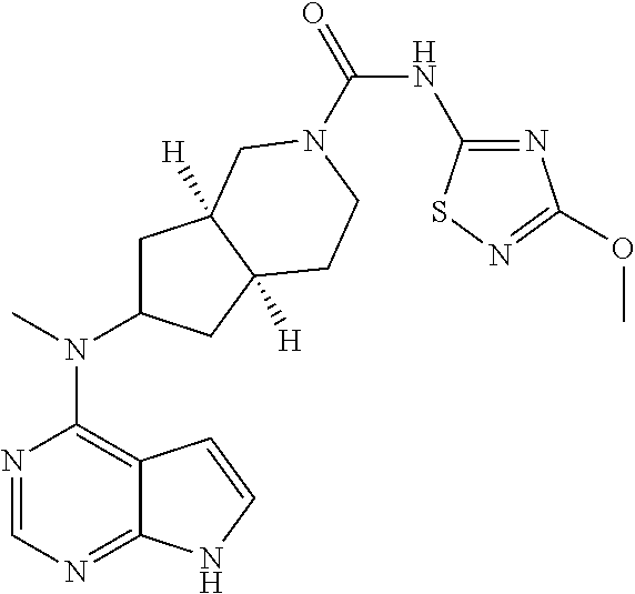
N1=CN=C2C(=C1N(C1CC3([H])C([H])(C1)CCN(C(NC1=NC(OC)=NS1)=O)C3)C)C=CN2
